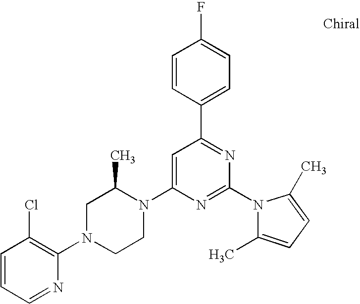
C1=CC=NC(N2CCN(C3=CC(C4=CC=C(F)C=C4)=NC(N4C(C)=CC=C4C)=N3)C(C)C2)=C1Cl
